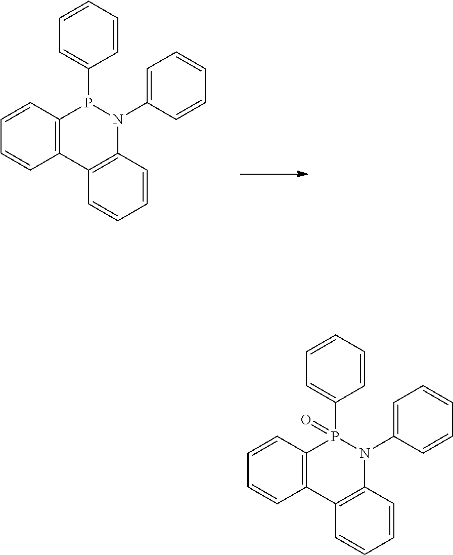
C1=CC2=C(C=C1)C1=C(C=CC=C1)N(C1=CC=CC=C1)P2(C1=CC=CC=C1)=O.C1=CC2=C(C=C1)C1=C(C=CC=C1)N(C1=CC=CC=C1)P2C1=CC=CC=C1
